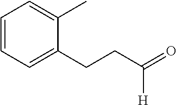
C1=CC=C(CCC(=O)[H])C(C)=C1
